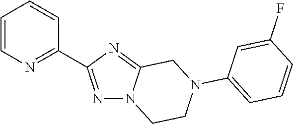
C1=CN=C(C2=NN3C(=N2)CN(C2=CC=CC(F)=C2)CC3)C=C1
